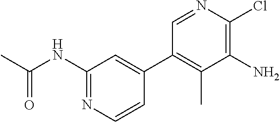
C1=NC(Cl)=C(N)C(C)=C1C1=CC(NC(C)=O)=NC=C1
